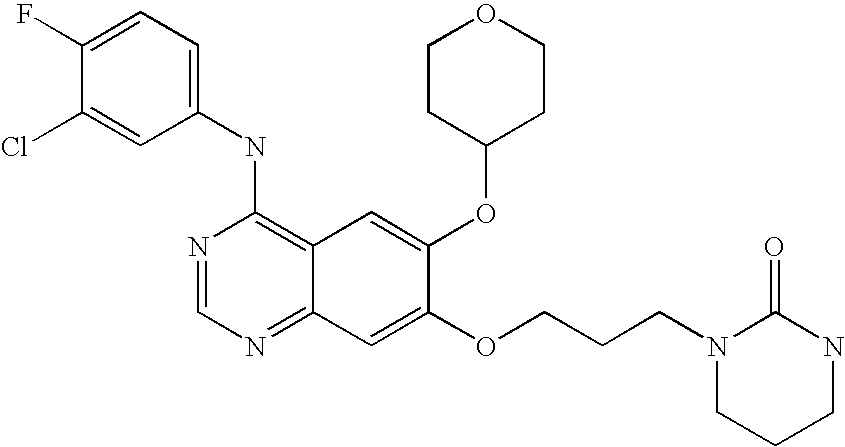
C1=C(Cl)C(F)=CC=C1NC1=C2C(=NC=N1)C=C(OCCCN1CCCNC1=O)C(OC1CCOCC1)=C2
